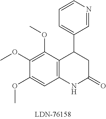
C12=C(C(OC)=C(OC)C(OC)=C1)C(C1=CC=CN=C1)CC(=O)N2
